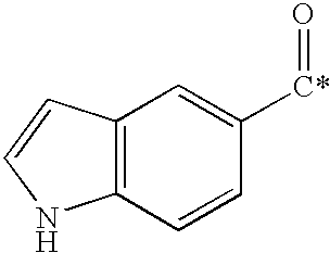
C12=C(C=CN1)C=C([C*]=O)C=C2
